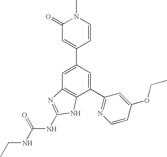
C1=C(C2=CC(=O)N(C)C=C2)C=C(C2=NC=CC(OCC)=C2)C2=C1N=C(NC(NCC)=O)N2
